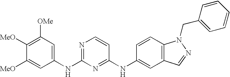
C1([MeO])=C([OMe])C=C(NC2=NC=CC(NC3=CC4=C(C=C3)N(CC3=CC=CC=C3)N=C4)=N2)C=C1[MeO]
